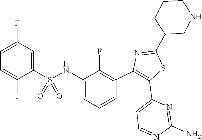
C1(N)=NC(C2=C(C3=C(F)C(NS(=O)(C4=CC(F)=CC=C4F)=O)=CC=C3)N=C(C3CCCNC3)S2)=CC=N1
